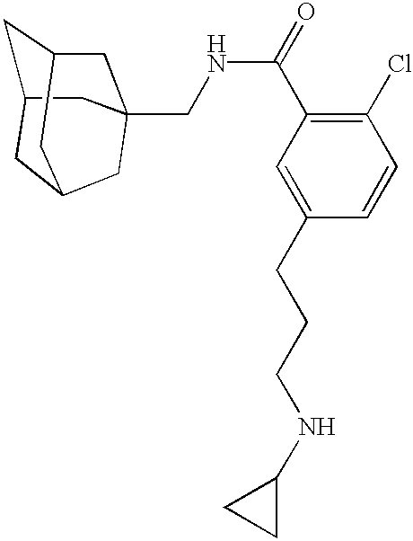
C1C2CC3CC(CNC(C4=C(Cl)C=CC(CCCNC5CC5)=C4)=O)(CC1C3)C2
